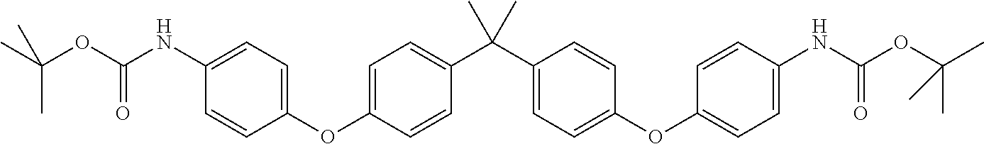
N(C1=CC=C(OC2=CC=C(C(C3=CC=C(OC4=CC=C(NC(OC(C)(C)C)=O)C=C4)C=C3)(C)C)C=C2)C=C1)C(OC(C)(C)C)=O
